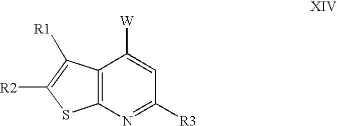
C12=C(N=C([R3])C=C1[W])SC([R2])=C2[R1]
